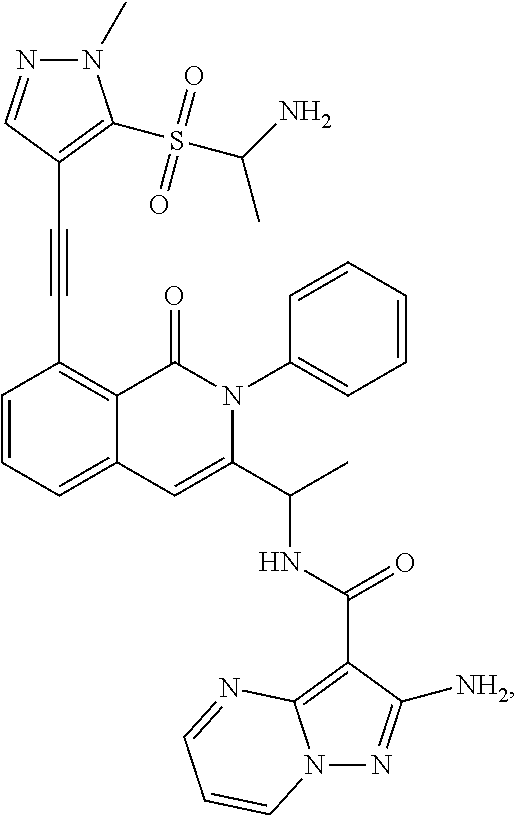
C1=CC=C2C(=C1C#CC1=C(S(C(N)C)(=O)=O)N(C)N=C1)C(=O)N(C1=CC=CC=C1)C(C(C)NC(=O)C1=C3N(N=C1[NH2])C=CC=N3)=C2
